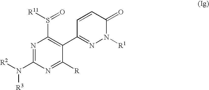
N1=C(N([R2])[R3])N=C([R])C(C2=NN([R1])C(=O)C=C2)=C1S([R11])=O
